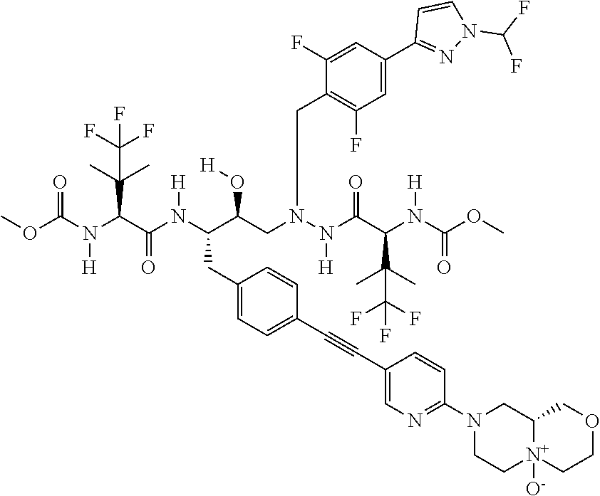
COC(N(C(C(N(C(C(CN(N(C(C(N(C(OC)=O)[H])C(C)(C)C(F)(F)F)=O)[H])CC1=C(F)C=C(C2=NN(C(F)F)C=C2)C=C1F)O[H])CC1=CC=C(C#CC2=CN=C(N3CC[N+]4([O-])C(C3)COCC4)C=C2)C=C1)[H])=O)C(C)(C)C(F)(F)F)[H])=O
